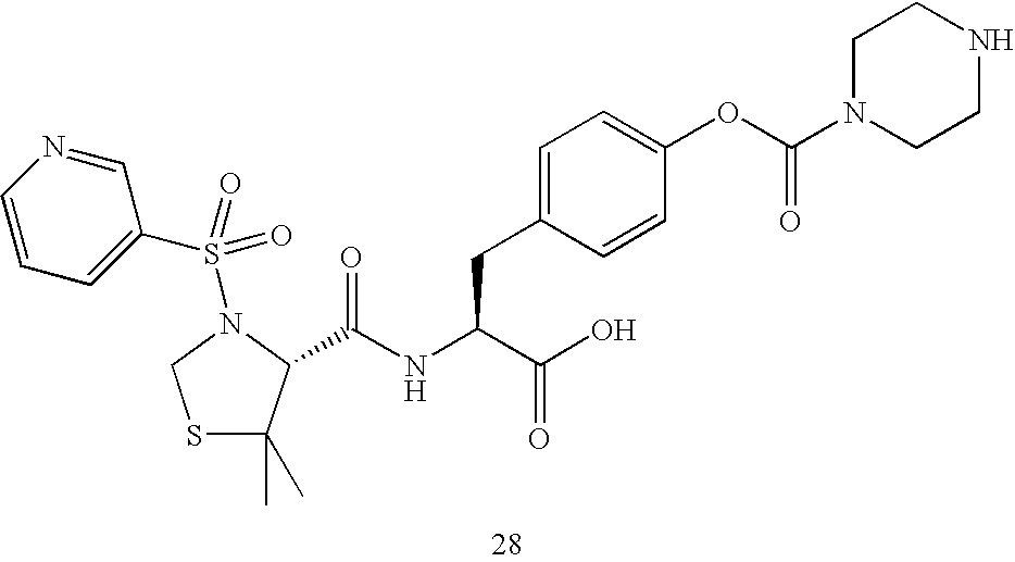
C1=NC=CC=C1S(=O)(=O)N1C(C(NC(C(O)=O)CC2=CC=C(OC(N3CCNCC3)=O)C=C2)=O)C(C)(C)SC1
